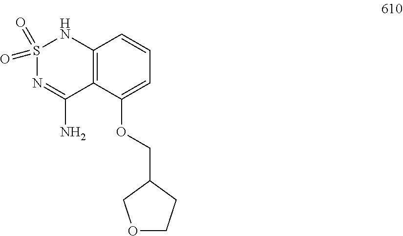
S1(=O)(=O)N=C(N)C2=C(N1)C=CC=C2OCC1COCC1
